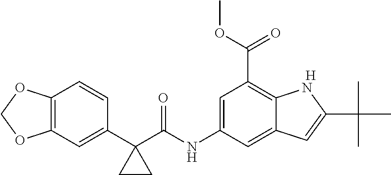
C12=C(C=C(C3(C(NC4=CC(C(OC)=O)=C5C(=C4)C=C(C(C)(C)C)N5)=O)CC3)C=C1)OCO2.[H]
